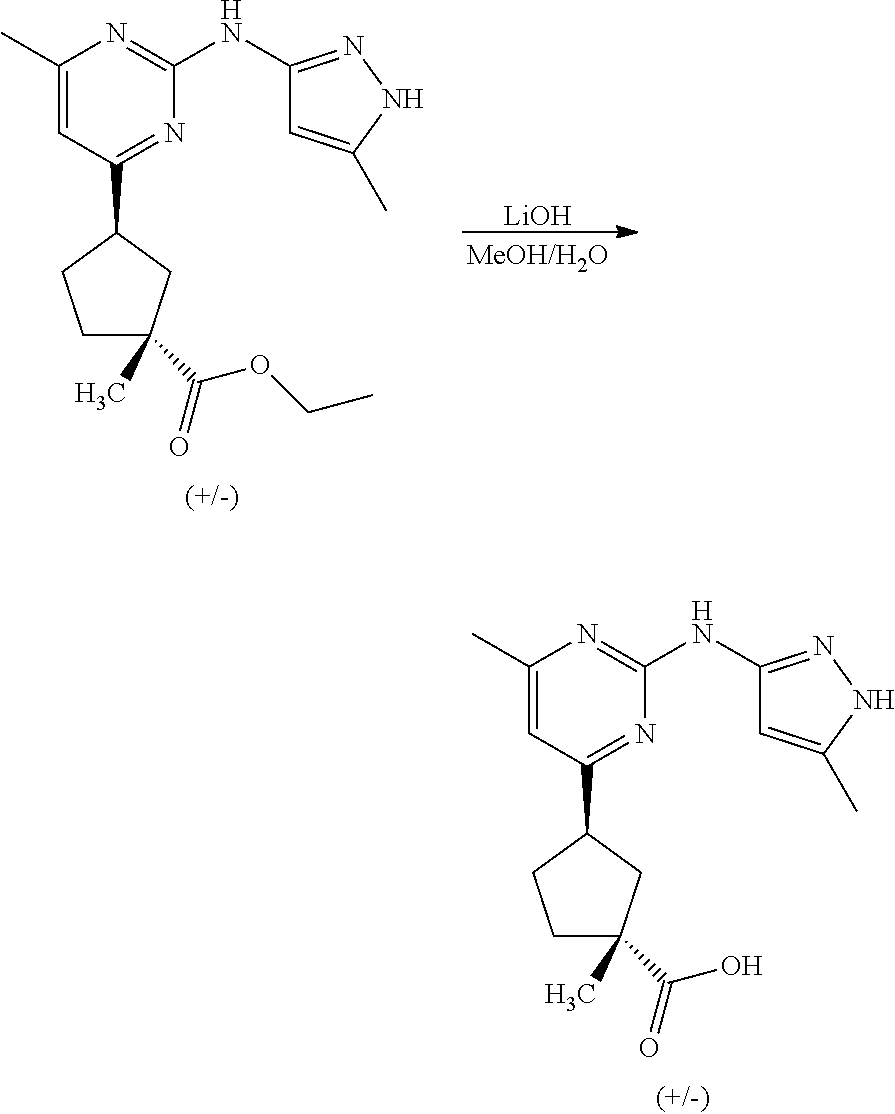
C1(C)=CC(C2CCC(C(=O)O)(C)C2)=NC(NC2=NNC(C)=C2)=N1.[LiOH].C1(C)=CC(C2CCC(C(=O)OCC)(C)C2)=NC(NC2=NNC(C)=C2)=N1
